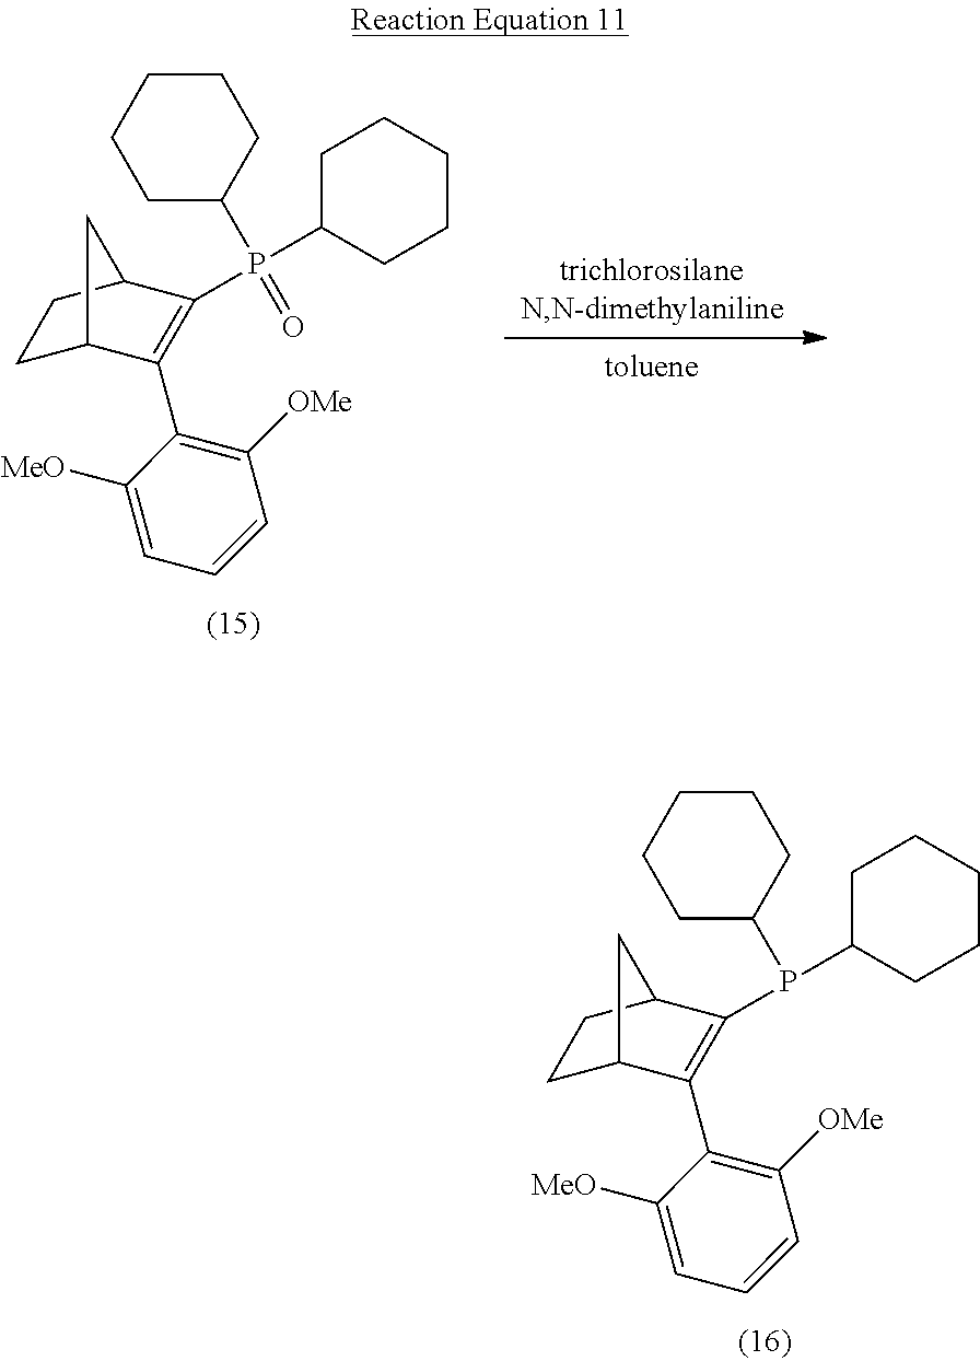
C1C2CC(C(P(C3CCCCC3)(C3CCCCC3)=O)=C2C2=C([OMe])C=CC=C2[MeO])C1.C1C2CC(C(P(C3CCCCC3)C3CCCCC3)=C2C2=C([OMe])C=CC=C2[MeO])C1
